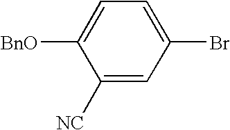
C1([BnO])=CC=C(Br)C=C1[NC]
